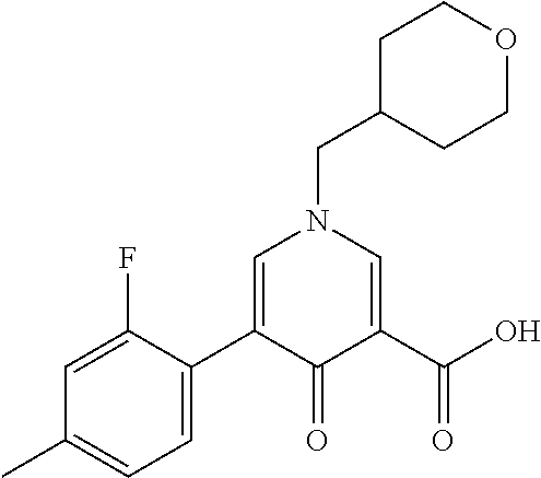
C1=C(F)C(C2=CN(CC3CCOCC3)C=C(C(O)=O)C2=O)=CC=C1C
